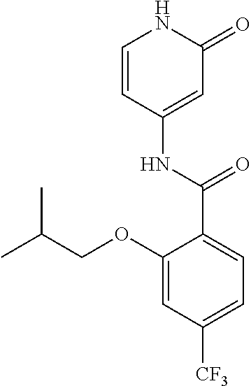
C1=CC(NC(C2=CC=C([CF3])C=C2OCC(C)C)=O)=CC(=O)N1
